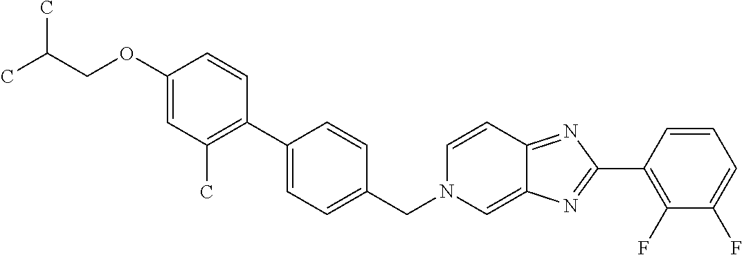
C1(OCC(C)C)=CC(C)=C(C2=CC=C(CN3C=C4C(=NC(C5=C(F)C(F)=CC=C5)=N4)C=C3)C=C2)C=C1
